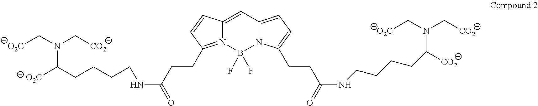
[O2C]CN(C[CO2])C(CCCCNC(=O)CCC1=N2C(=CC3=CC=C(CCC(=O)NCCCCC(N(C[O2C])C[CO2])[CO2])N3B2(F)F)C=C1)[O2C]
